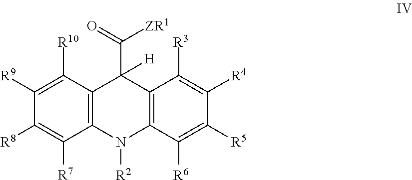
C12=C(C([R10])=C([R9])C([R8])=C1[R7])C(C(=O)[ZR1])([H])C1=C(N2[R2])C([R6])=C([R5])C([R4])=C1[R3]
